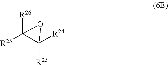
[R23]C1([R26])C([R24])([R25])O1
